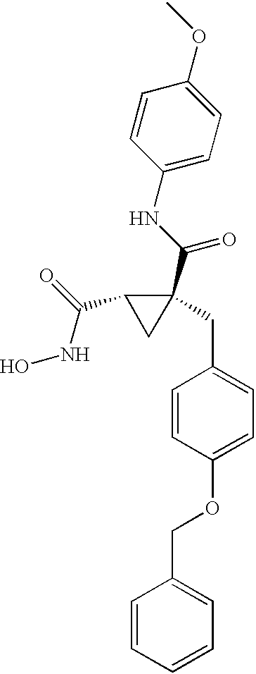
C(C1CC1(C(NC1=CC=C(OC)C=C1)=O)CC1=CC=C(OCC2=CC=CC=C2)C=C1)(NO)=O
